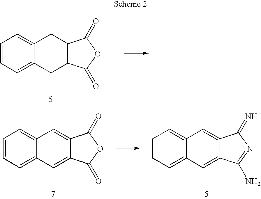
C1=CC=C2C(=C1)CC1C(C2)C(=O)OC1=O.C1=CC=C2C(=C1)C=C1C(=C2)C(N)=NC1=N.C1=CC=C2C(=C1)C=C1C(=C2)C(=O)OC1=O
